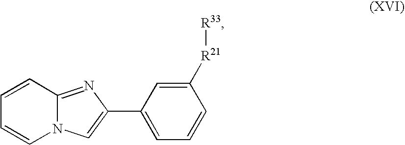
C1=CC2=NC(C3=CC=CC([R21][R33])=C3)=CN2C=C1
